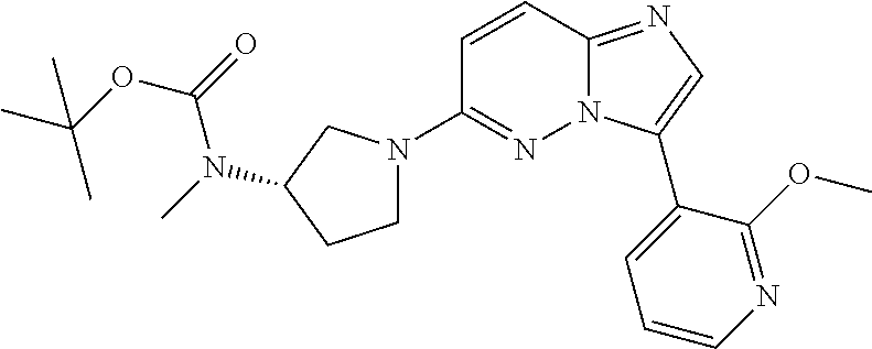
C1=CC2=NC=C(C3=CC=CN=C3OC)N2N=C1N1CCC(N(C)C(=O)OC(C)(C)C)C1
